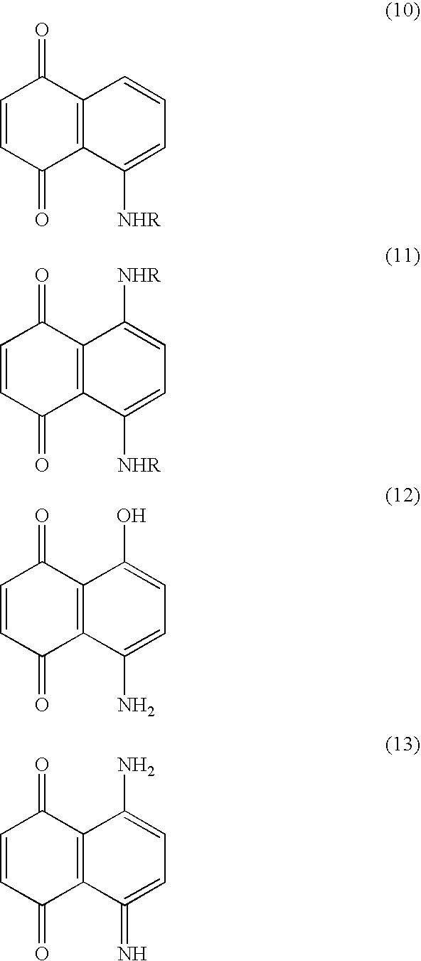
C1(=O)C2=C(C(=O)C=C1)C=CC=C2[NHR].C1(=O)C2=C(C(=O)C=C1)C([NHR])=CC=C2[NHR].C1(=O)C2=C(C(=O)C=C1)C(O)=CC=C2N.C1(=O)C2=C(C(=O)C=C1)C(N)=CC=C2=N
